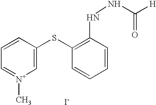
[I-].C1=[N+](C)C=C(SC2=C(NNC([H])=O)C=CC=C2)C=C1
